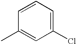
C1(Cl)=CC=CC(C)=C1
